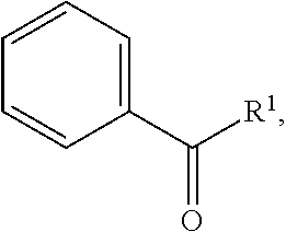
C1=CC(C(=O)[R1])=CC=C1
